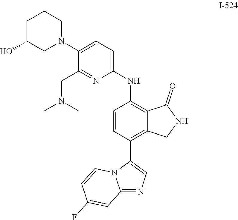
C12=NC=C(C3=C4C(=C(NC5=CC=C(N6CCCC(O)C6)C(CN(C)C)=N5)C=C3)C(=O)NC4)N1C=CC(F)=C2
